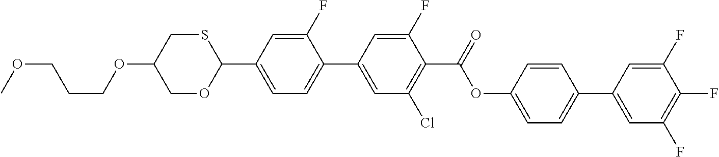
COCCCOC1COC(C2=CC=C(C3=CC(Cl)=C(C(=O)OC4=CC=C(C5=CC(F)=C(F)C(F)=C5)C=C4)C(F)=C3)C(F)=C2)SC1
